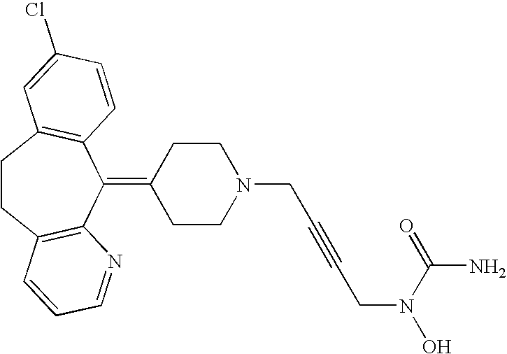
C1CC2=C(C(=C3CCN(CC#CCN(O)C(=O)N)CC3)C3=C1C=C(Cl)C=C3)N=CC=C2
